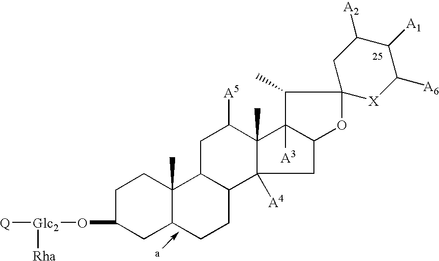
C1C(O[Glc2]([Q])[Rha])CC2C(C)(C1)C1C(CC2)C2([A4])C(C)(C3([A3])C(OC4(C3C)[X]C([A6])C([A1])C([A2])C4)C2)C([A5])C1
